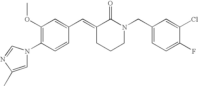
C1=CC(N2C=C(C)N=C2)=C(OC)C=C1C=C1CCCN(CC2=CC=C(F)C(Cl)=C2)C1=O
